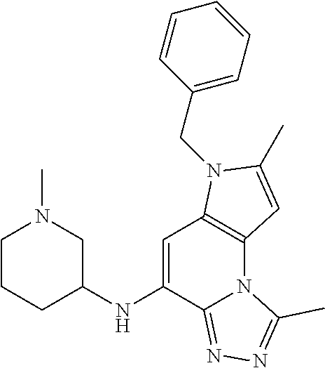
C1=C(NC2CN(C)CCC2)C2=NN=C(C)N2C2=C1N(CC1=CC=CC=C1)C(C)=C2
